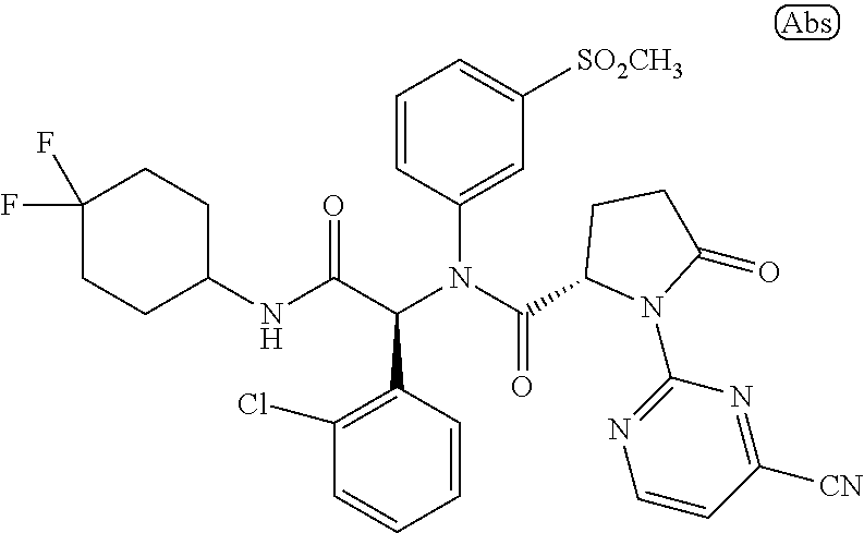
C1=CC(C(C(NC2CCC(F)(F)CC2)=O)N(C(=O)C2N(C3=NC=CC([CN])=N3)C(=O)CC2)C2=CC([SO2CH3])=CC=C2)=C(Cl)C=C1
